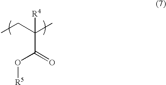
C(C(=O)O[R5])(CC)(C)[R4]
